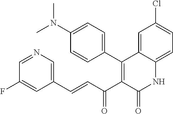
C(=CC(C1=C(C2=CC=C(N(C)C)C=C2)C2=CC(Cl)=CC=C2NC1=O)=O)C1=CN=CC(F)=C1
